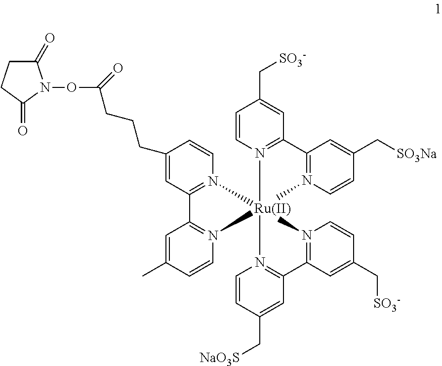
C1=C(CCCC(ON2C(=O)CCC2=O)=O)C=CN2=C1C1=N(C=CC(C)=C1)[Ru]213(N2=C(C=C(C[SO3-])C=C2)C2=N1C=CC(C[SO3Na])=C2)N1=C(C=C(C[NaO3S])C=C1)C1=N3C=CC(C[SO3-])=C1
